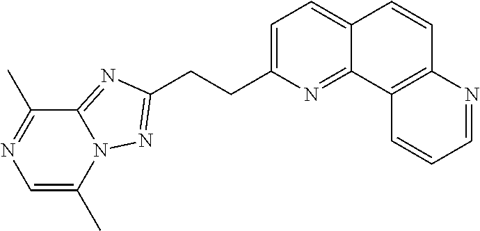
C1=C(C)N2C(=NC(CCC3=CC=C4C(=N3)C3=C(C=C4)N=CC=C3)=N2)C(C)=N1
